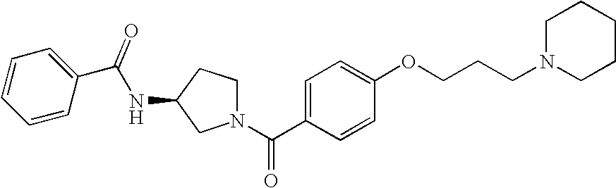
C1=CC=CC(C(NC2CCN(C(C3=CC=C(OCCCN4CCCCC4)C=C3)=O)C2)=O)=C1
